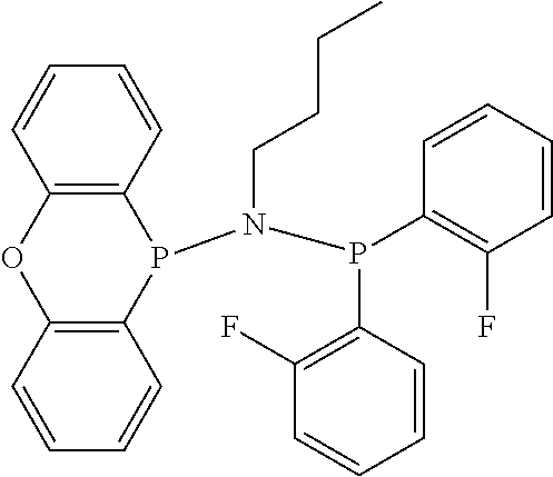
C12=C(C=CC=C1)OC1=C(P2N(P(C2=C(F)C=CC=C2)C2=C(F)C=CC=C2)CCCC)C=CC=C1
